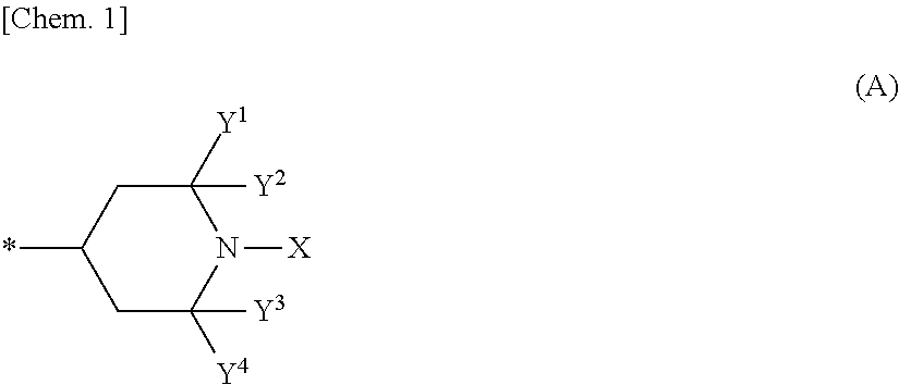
C1C(*)CC([Y4])([Y3])N([X])C1([Y2])[Y1]
